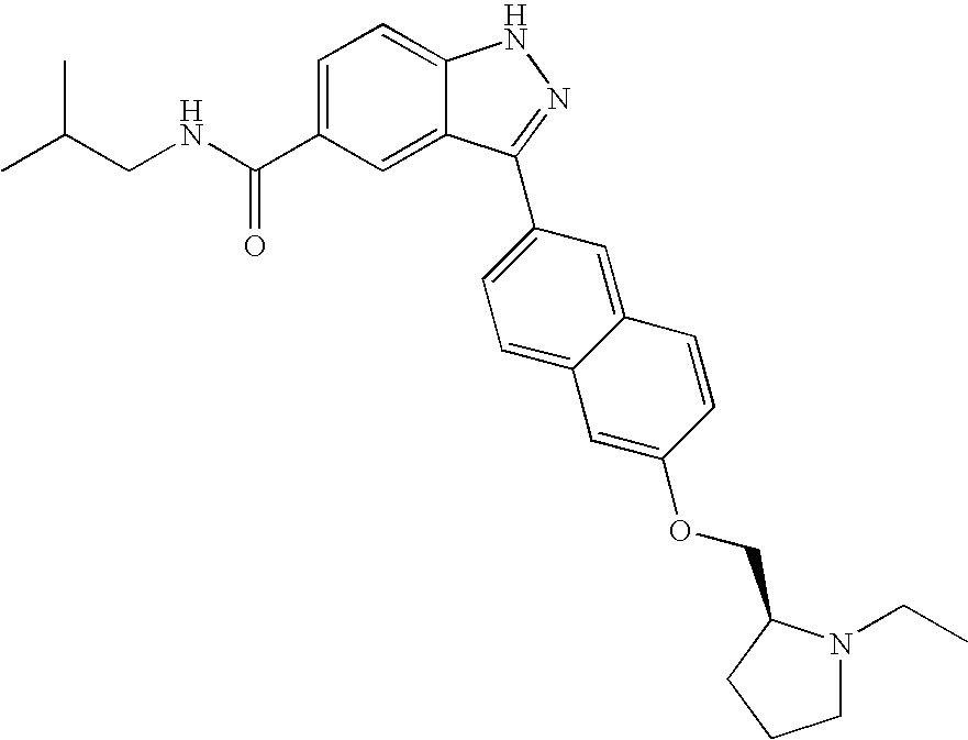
C(C1=CC=C2C(=C1)C(C1=CC=C3C(=C1)C=CC(OCC1N(CC)CCC1)=C3)=NN2)(NCC(C)C)=O
